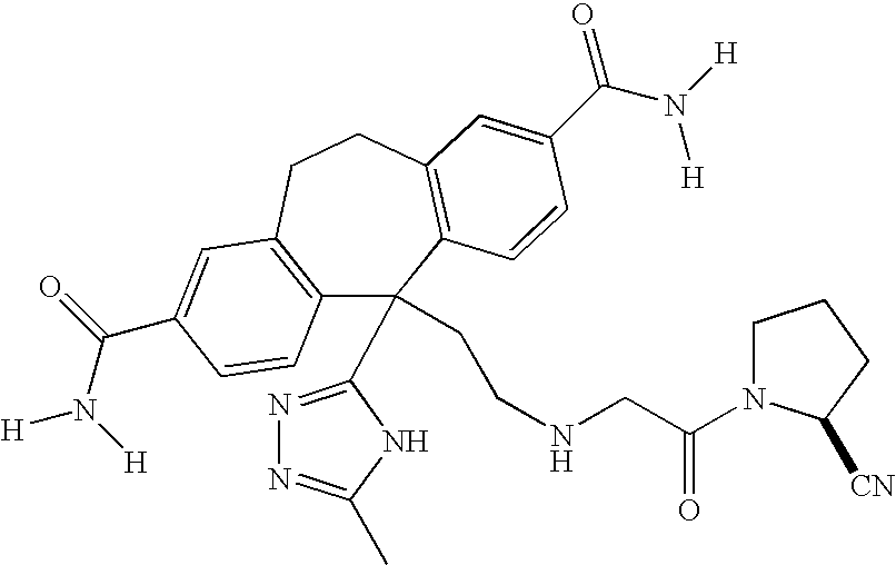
C12=C(CCC3=C(C1(CCNCC(=O)N1CCCC1[CN])C1=NN=C(C)N1)C=CC(C(=O)N([H])[H])=C3)C=C(C(N([H])[H])=O)C=C2
